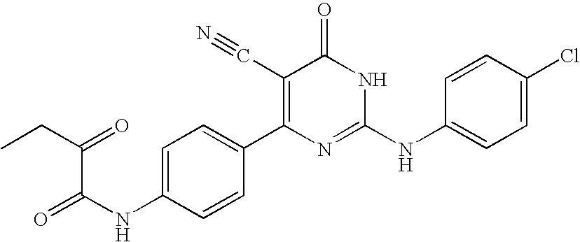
C1=CC(C2=C(C#N)C(=O)NC(NC3=CC=C(Cl)C=C3)=N2)=CC=C1NC(C(CC)=O)=O
